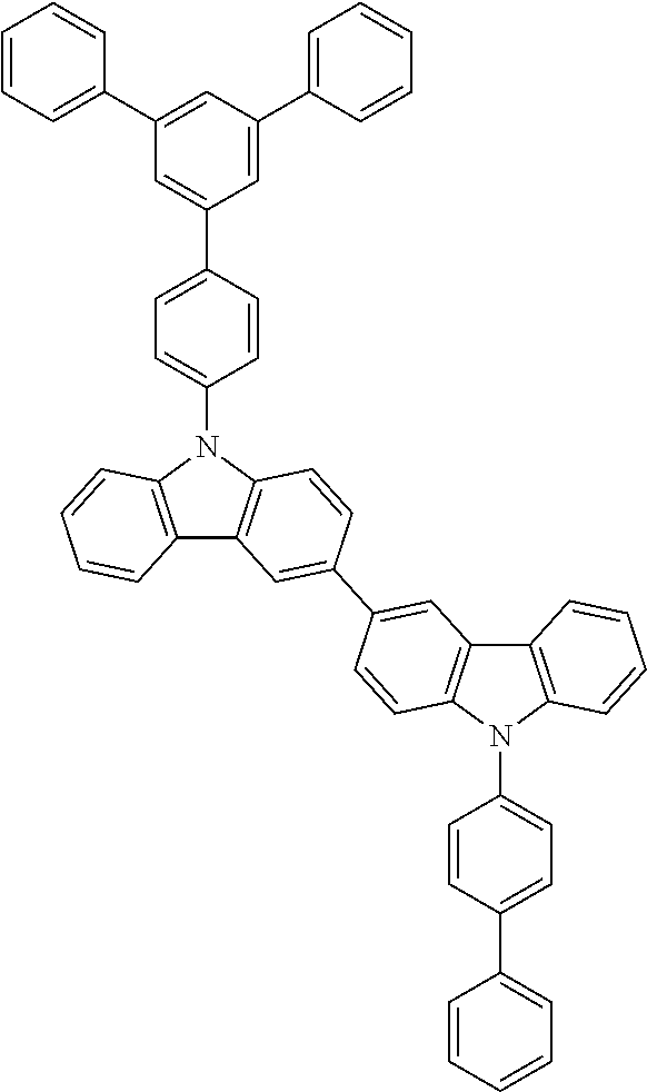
C12=C(N(C3=CC=C(C4=CC(C5=CC=CC=C5)=CC(C5=CC=CC=C5)=C4)C=C3)C3=C1C=C(C1=CC4=C(C=C1)N(C1=CC=C(C5=CC=CC=C5)C=C1)C1=C4C=CC=C1)C=C3)C=CC=C2
